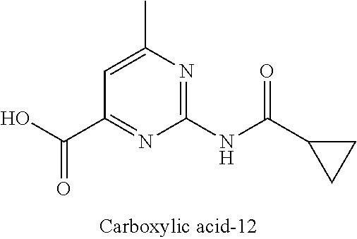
C1(NC(C2CC2)=O)=NC(C)=CC(C(O)=O)=N1
